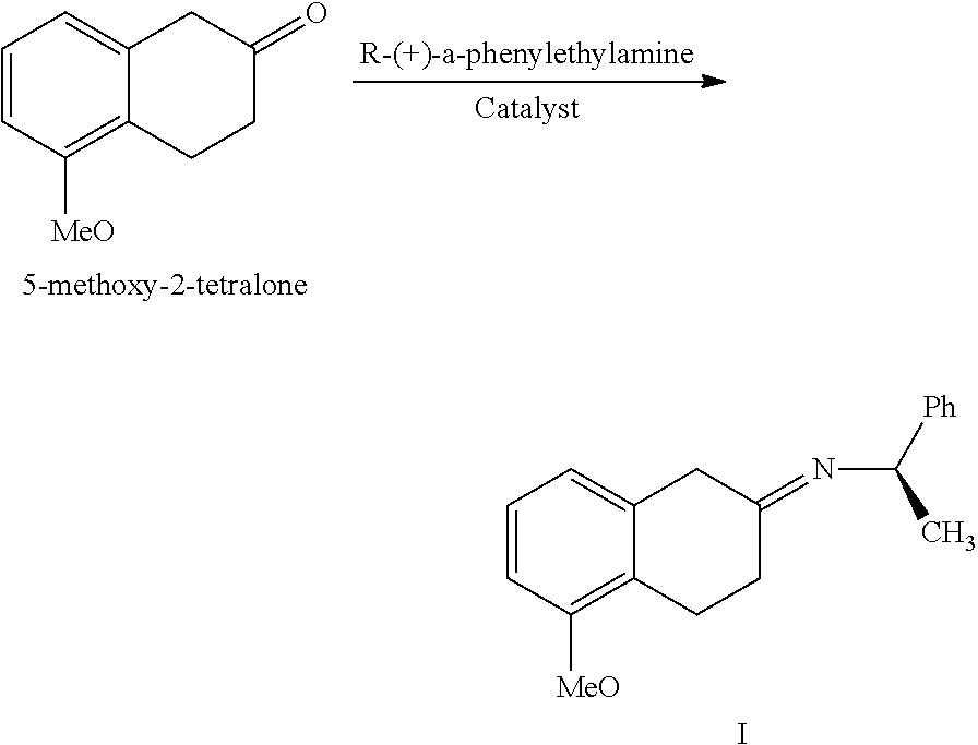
C1=CC([MeO])=C2C(=C1)CC(=NC([Ph])C)CC2.I.C1=CC([MeO])=C2C(=C1)CC(=O)CC2
